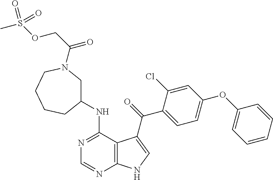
C1=CC=CC(OC2=CC=C(C(=O)C3=CNC4=C3C(NC3CN(C(COS(C)(=O)=O)=O)CCCC3)=NC=N4)C(Cl)=C2)=C1
